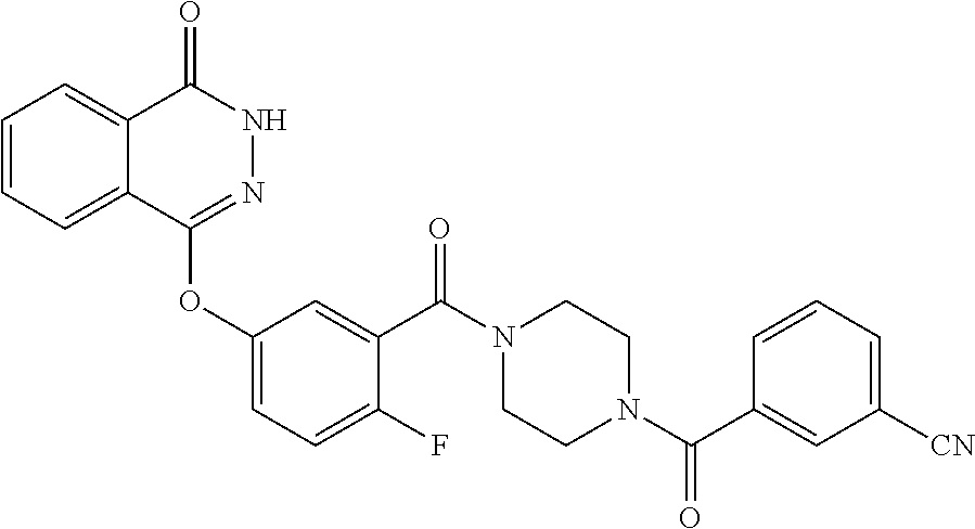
C1=CC=C2C(=C1)C(=O)NN=C2OC1=CC=C(F)C(C(N2CCN(C(C3=CC([CN])=CC=C3)=O)CC2)=O)=C1
